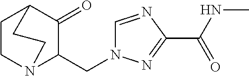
C1CN2C(CN3C=NC(C(NC)=O)=N3)C(=O)C1CC2
